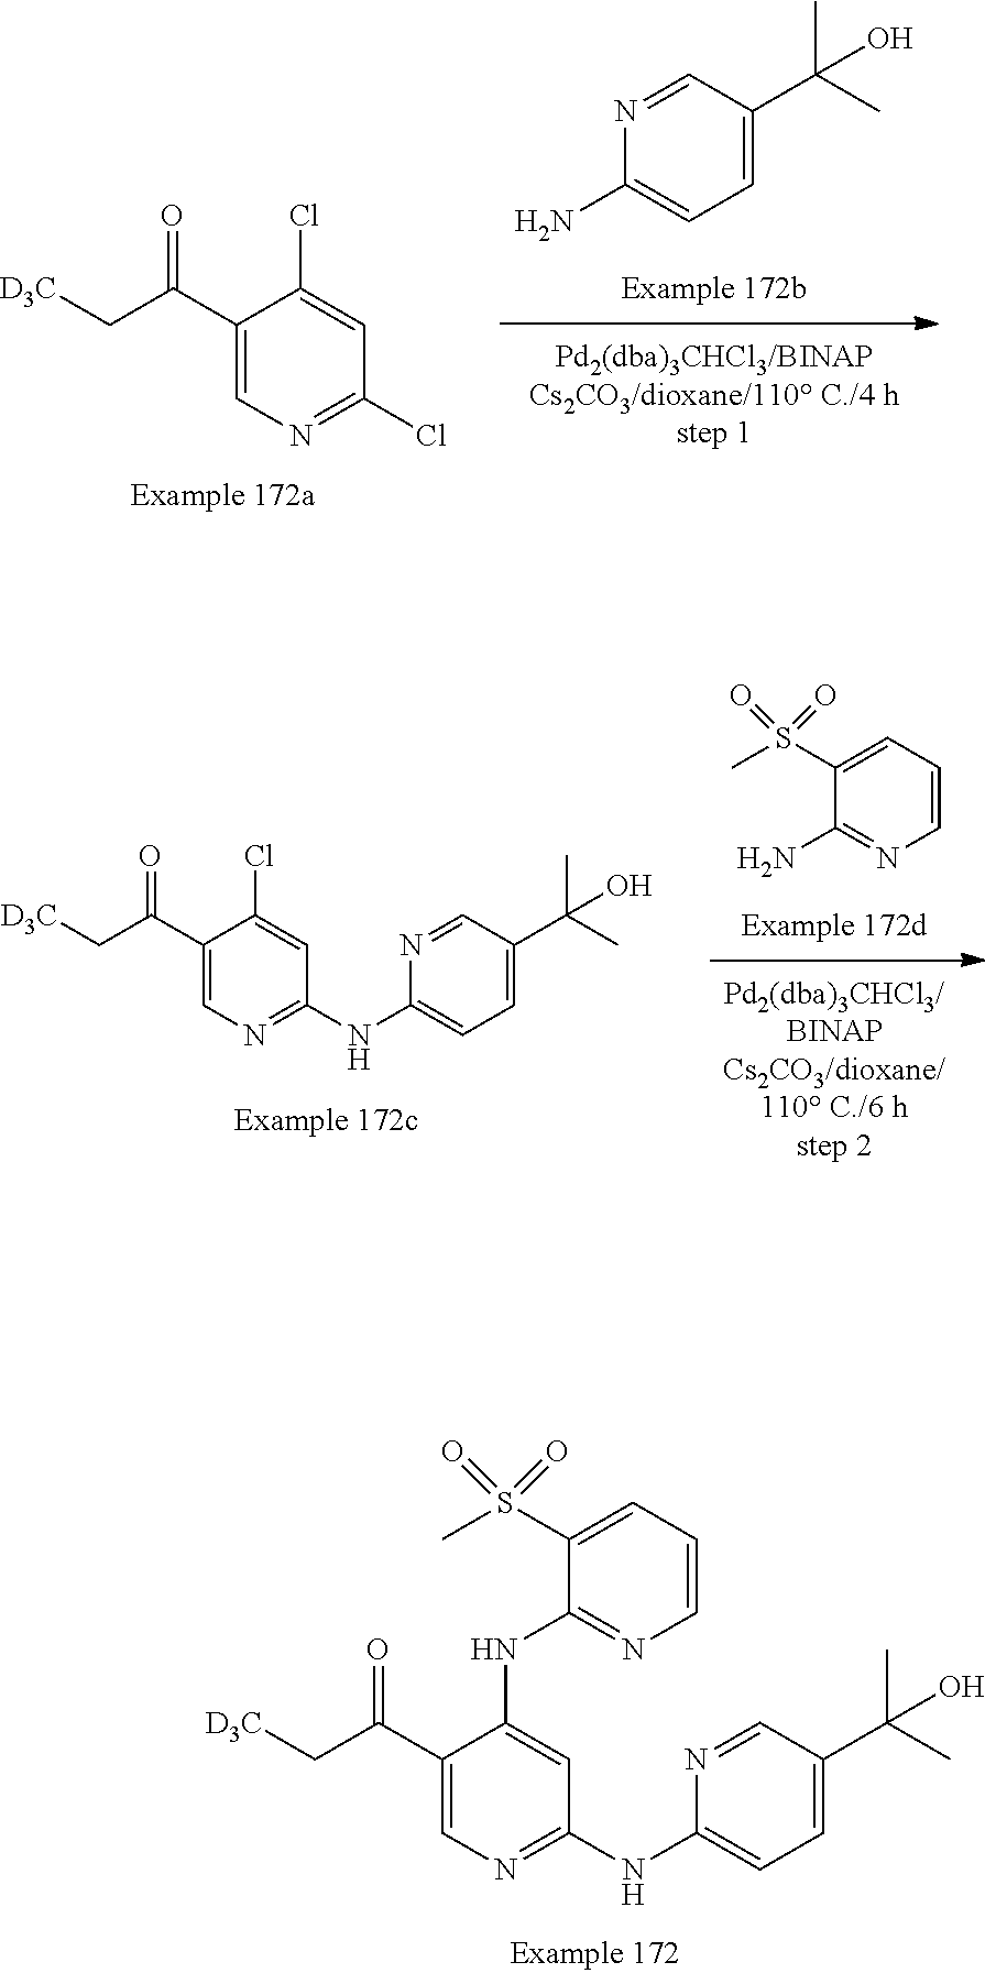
C1(N)=CC=C(C(C)(C)O)C=N1.C1(C(C[D3C])=O)=CN=C(Cl)C=C1Cl.C1(N)=NC=CC=C1S(C)(=O)=O.C1(C(C[D3C])=O)=CN=C(NC2=CC=C(C(C)(C)O)C=N2)C=C1Cl.C1(C(C[D3C])=O)=CN=C(NC2=CC=C(C(C)(C)O)C=N2)C=C1NC1=NC=CC=C1S(C)(=O)=O
